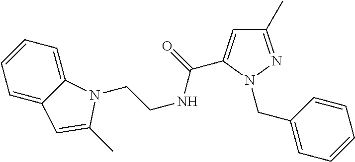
C1=C2C(=CC=C1)N(CCNC(=O)C1=CC(C)=NN1CC1=CC=CC=C1)C(C)=C2
